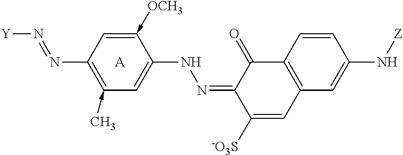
[A].C1=C(-[OCH3])C(NN=C2C([-O3S])=CC3=C(C2=O)C=CC(N[Z])=C3)=CC(-C)=C1N=N[Y]
